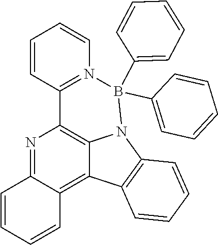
N1=C2C(=C3C4=C1C1=N(C=CC=C1)B(C1=CC=CC=C1)(C1=CC=CC=C1)N4C1=C3C=CC=C1)C=CC=C2
